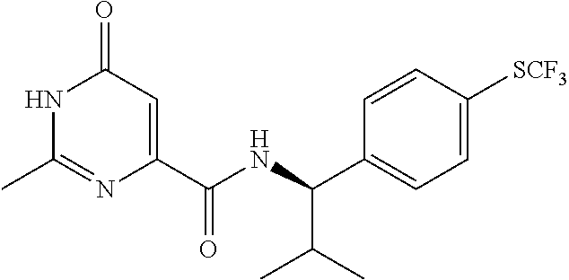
N1C(C)=NC(C(NC(C2=CC=C([SCF3])C=C2)C(C)C)=O)=CC1=O
